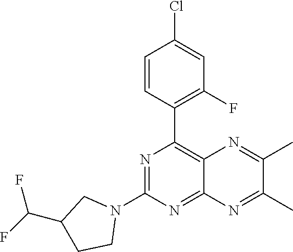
N1=C(N2CC(C(F)F)CC2)N=C2C(=C1C1=C(F)C=C(Cl)C=C1)N=C(C)C(C)=N2
